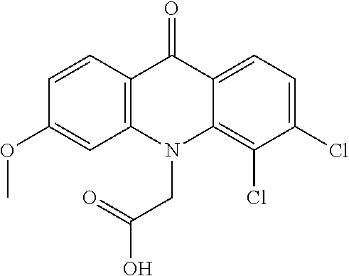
C12=C(N(CC(O)=O)C3=C(Cl)C(Cl)=CC=C3C1=O)C=C(OC)C=C2
